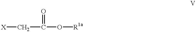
O=C(O[R1a])C[X]
